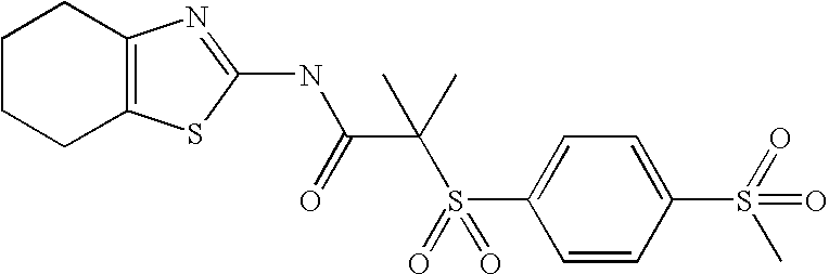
C1CCC2=C(C1)N=C(NC(C(C)(S(=O)(C1=CC=C(S(C)(=O)=O)C=C1)=O)C)=O)S2
